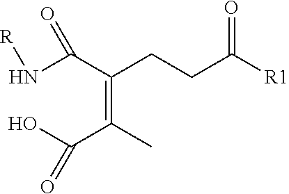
N(C(C(=C(C(O)=O)C)CCC([R1])=O)=O)[R]
